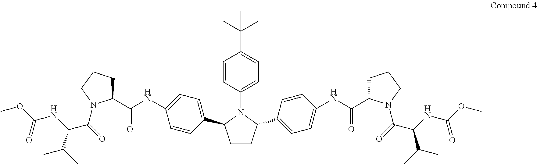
C1CC(C2=CC=C(NC(C3CCCN3C(=O)C(NC(OC)=O)C(C)C)=O)C=C2)N(C2=CC=C(C(C)(C)C)C=C2)C1C1=CC=C(NC(C2CCCN2C(=O)C(NC(=O)OC)C(C)C)=O)C=C1
